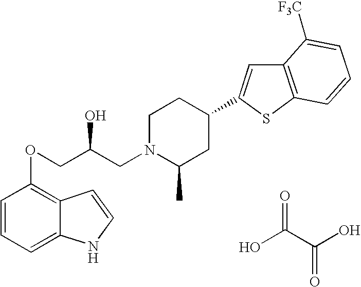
C1=CC=C2C(=C1OCC(CN1C(C)CC(C3=CC4=C(S3)C=CC=C4[F3C])CC1)O)C=CN2.OC(C(O)=O)=O
